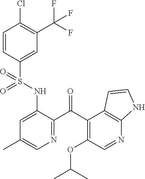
C1=CC(S(NC2=CC(C)=CN=C2C(C2=C(OC(C)C)C=NC3=C2C=CN3)=O)(=O)=O)=CC(C(F)(F)F)=C1Cl
